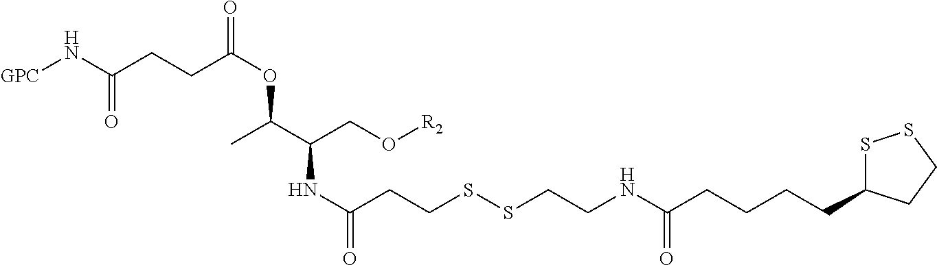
[GPC]NC(CCC(OC(C(CO[R2])NC(=O)CCSSCCNC(CCCCC1SSCC1)=O)C)=O)=O
